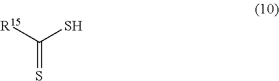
C(S)(=S)[R15]
